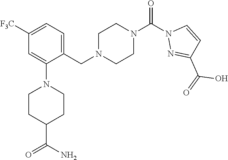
C(N1CCN(C(=O)N2N=C(C(O)=O)C=C2)CC1)C1=CC=C([F3C])C=C1N1CCC(C(N)=O)CC1
